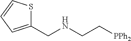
C1(CNCC[PPh2])=CC=CS1
